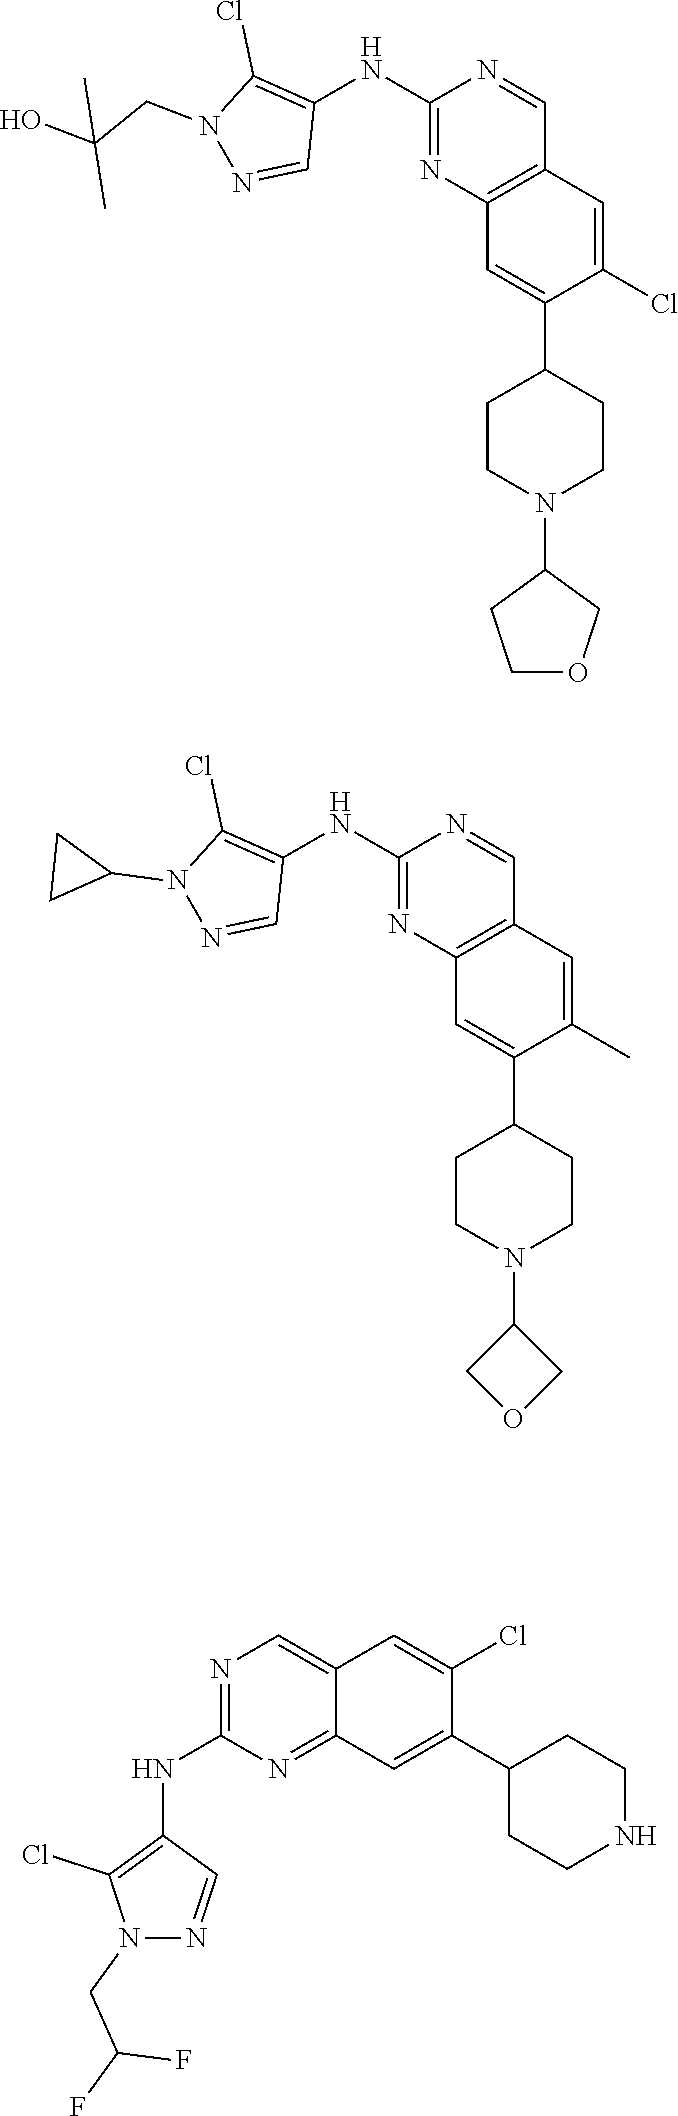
N1(CC(F)F)N=CC(NC2=NC=C3C(=N2)C=C(C2CCNCC2)C(Cl)=C3)=C1Cl.C1(N2CCC(C3=CC4=C(C=NC(NC5=C(Cl)N(CC(O)(C)C)N=C5)=N4)C=C3Cl)CC2)CCOC1.C1(N2CCC(C3=CC4=C(C=NC(NC5=C(Cl)N(C6CC6)N=C5)=N4)C=C3C)CC2)COC1
